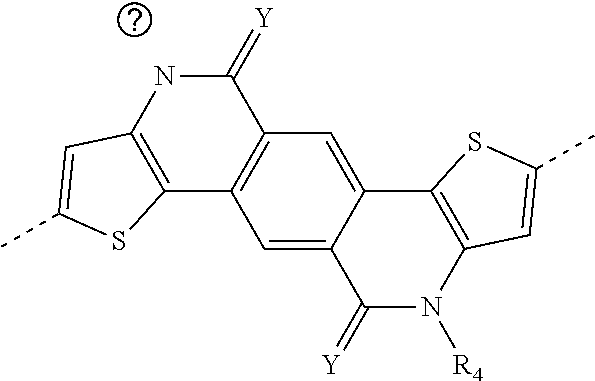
C12=C(NC(=[Y])C3=C1C=C1C(=[Y])N([R4])C4=C(SC(C)=C4)C1=C3)C=C(C)S2
